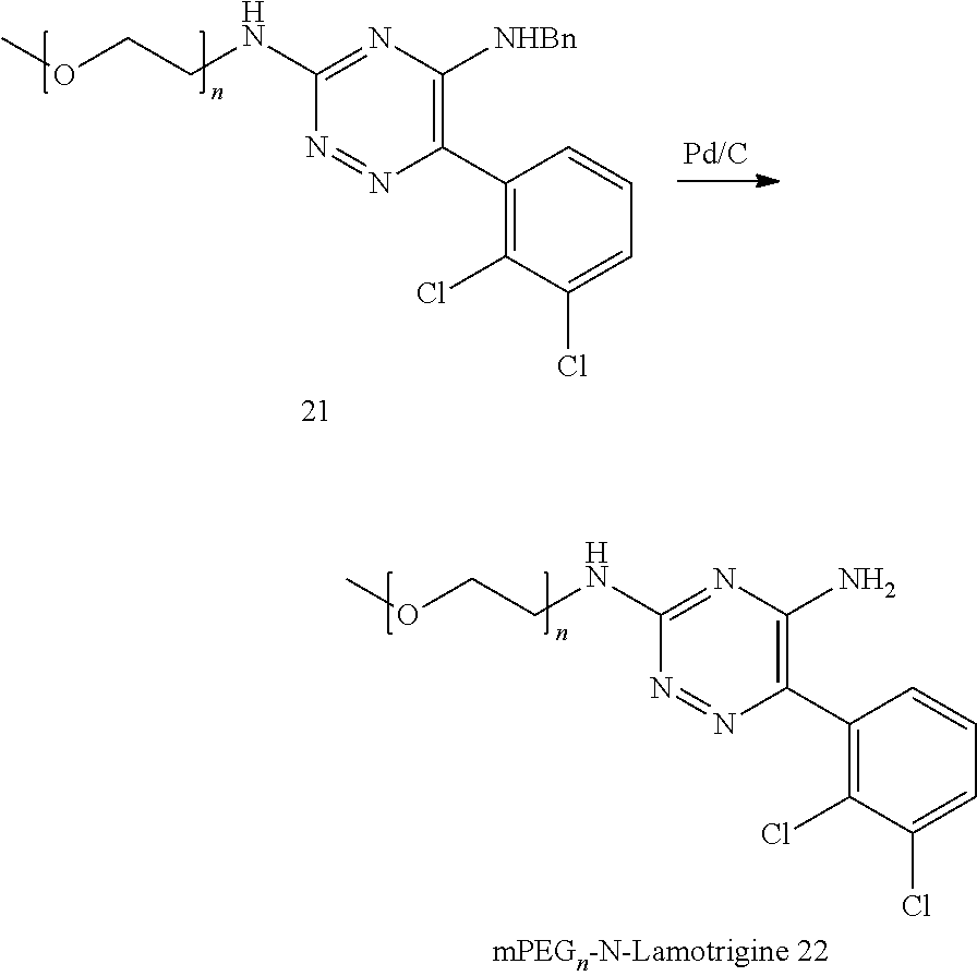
C1(C2=C(Cl)C(Cl)=CC=C2)=C([NHBn])N=C(NCCOC)N=N1.C1(C2=C(Cl)C(Cl)=CC=C2)=C(N)N=C(NCCOC)N=N1
